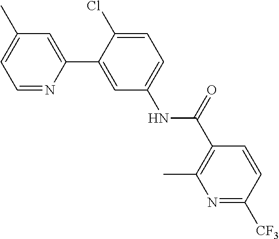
C1=C(C2=CC(NC(=O)C3=C(C)N=C([CF3])C=C3)=CC=C2Cl)N=CC=C1C
